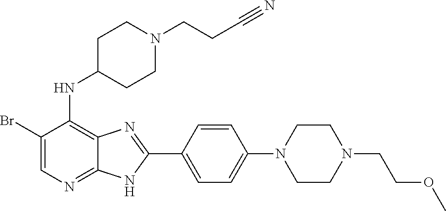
BrC1=CN=C2C(=C1NC1CCN(CCC#N)CC1)N=C(C1=CC=C(N3CCN(CCOC)CC3)C=C1)N2
